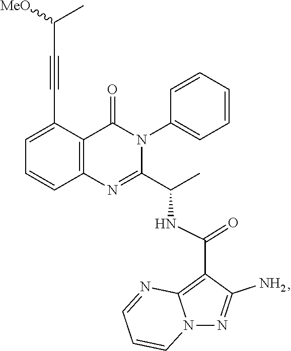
C1=C(C#CC(C)[MeO])C2=C(C=C1)N=C(C(C)NC(C1=C3N(N=C1N)C=CC=N3)=O)N(C1=CC=CC=C1)C2=O
